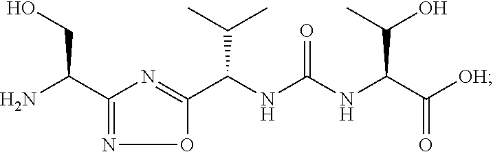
NC(C1=NOC(C(NC(NC(C([OH])=O)C(C)O)=O)C(C)C)=N1)CO
